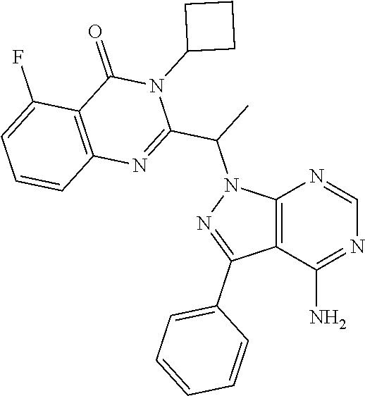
C12=C(C(N)=NC=N1)C(C1=CC=CC=C1)=NN2C(C)C1=NC2=C(C(=O)N1C1CCC1)C(F)=CC=C2
